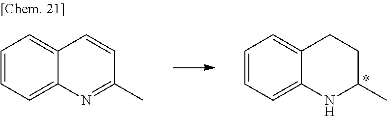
C1=CC=C2C(=C1)CCC(C)N2.*.C1=CC=C2C(=C1)C=CC(C)=N2
